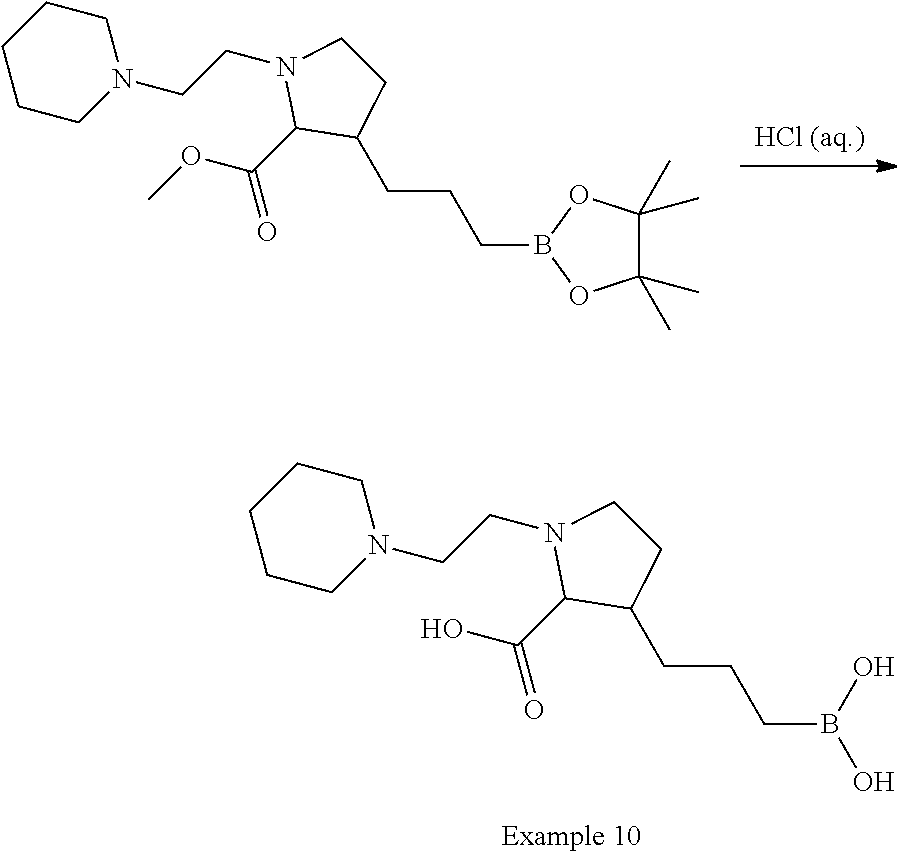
OC(C1C(CCCB(O)O)CCN1CCN1CCCCC1)=O.[HCl (aq.)].C1(C)(C)C(C)(C)OB(CCCC2C(C(OC)=O)N(CCN3CCCCC3)CC2)O1
